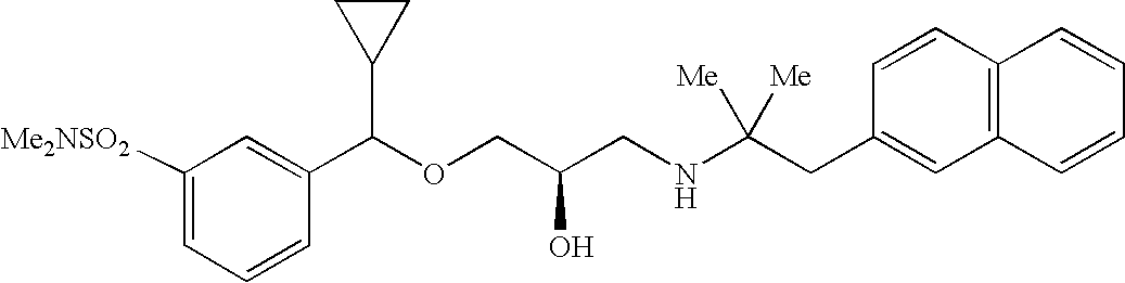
C1(C(OCC(CNC(CC2=CC3=C(C=C2)C=CC=C3)([Me])[Me])O)C2CC2)=CC([Me2NSO2])=CC=C1
